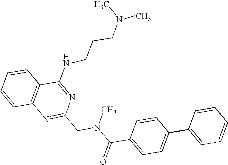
C1=CC2=C(C=C1)C(NCCCN(C)C)=NC(CN(C(C1=CC=C(C3=CC=CC=C3)C=C1)=O)C)=N2
